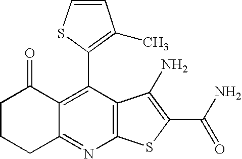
C1CCC2=NC3=C(C(C4=C(C)C=CS4)=C2C1=O)C(N)=C(C(N)=O)S3
